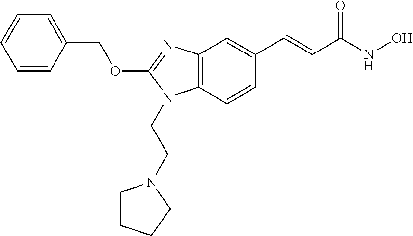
C1=CC(COC2=NC3=C(N2CCN2CCCC2)C=CC(C=CC(NO)=O)=C3)=CC=C1
